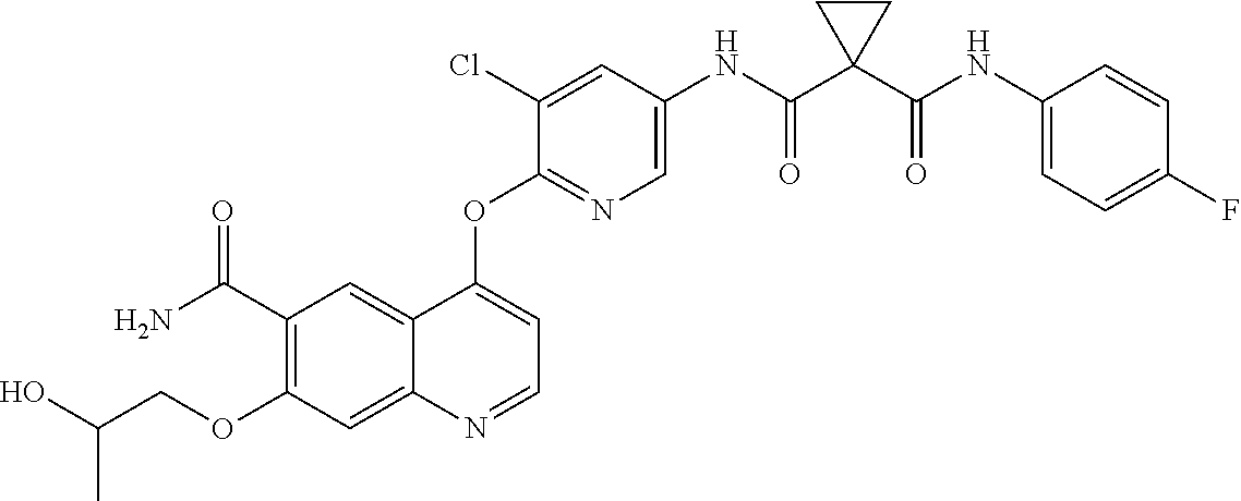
C1(OCC(O)C)=C(C(N)=O)C=C2C(=C1)N=CC=C2OC1=NC=C(NC(C2(C(NC3=CC=C(F)C=C3)=O)CC2)=O)C=C1Cl
